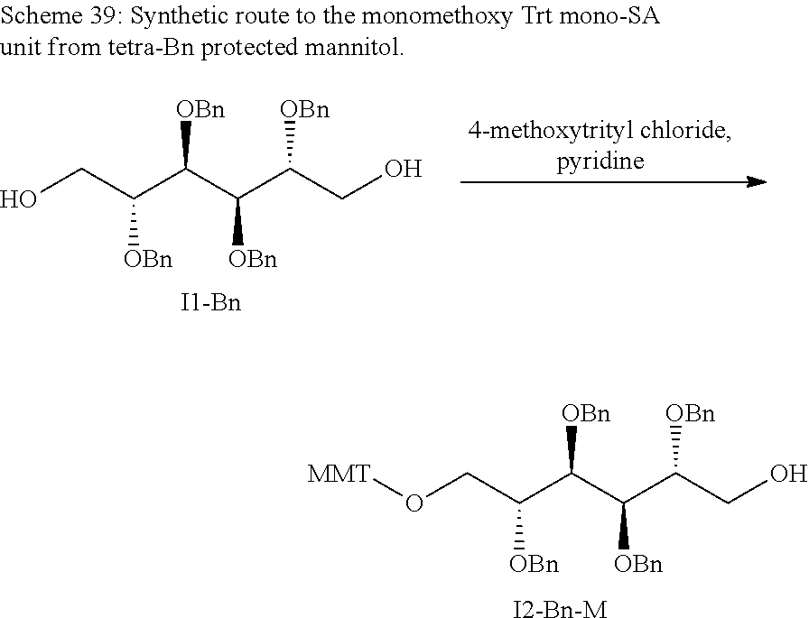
O(CC(C(C(C(CO)[OBn])[OBn])[OBn])[OBn])[MMT].[I2-Bn-M].OCC(C(C(C(CO)[OBn])[OBn])[OBn])[OBn].[I1-Bn]
